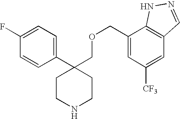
C1(F)=CC=C(C2(COCC3=CC([CF3])=CC4=C3NN=C4)CCNCC2)C=C1
